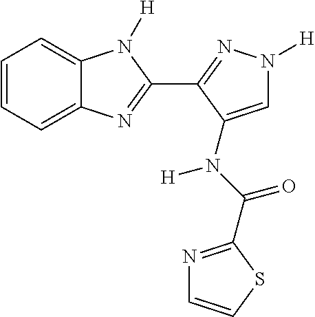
C1=CC=C2C(=C1)N([H])C(C1=NN([H])C=C1N(C(=O)C1=NC=CS1)[H])=N2
